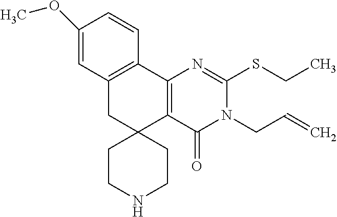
C1(OC)=CC2=C(C=C1)C1=C(C3(C2)CCNCC3)C(=O)N(CC=C)C(SCC)=N1
